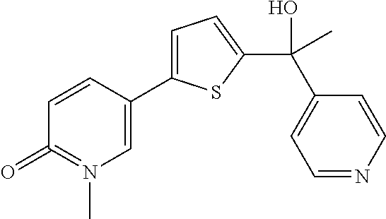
C1=CC(C2=CC=C(C(O)(C)C3=CC=NC=C3)S2)=CN(C)=C1=O
